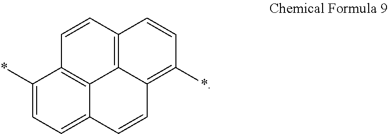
C1(*)=CC=C2C=CC3=C(*)C=CC4=C3C2=C1C=C4
